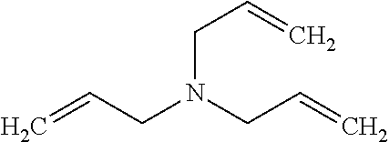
C=CCN(CC=C)CC=C
